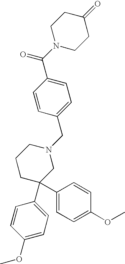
C1=C(C(N2CCC(=O)CC2)=O)C=CC(CN2CCCC(C3=CC=C(OC)C=C3)(C3=CC=C(OC)C=C3)C2)=C1
